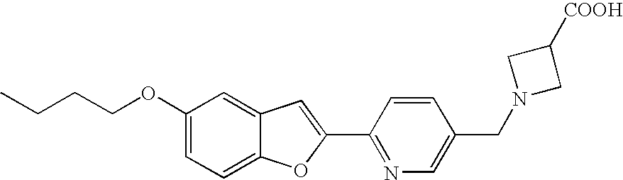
C1=C(OCCCC)C=C2C(=C1)OC(C1=NC=C(CN3CC([COOH])C3)C=C1)=C2
